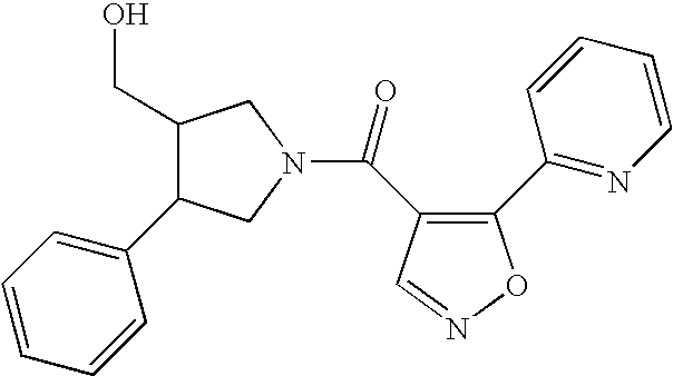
C(=O)(C1=C(C2=NC=CC=C2)ON=C1)N1CC(C2=CC=CC=C2)C(CO)C1
